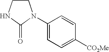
C1CNC(=O)N1C1=CC=C([CO2Me])C=C1
